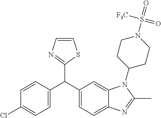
C1=CN=C(C(C2=CC=C(Cl)C=C2)C2=CC=C3C(=C2)N(C2CCN(S(=O)(=O)[F3C])CC2)C(C)=N3)S1
